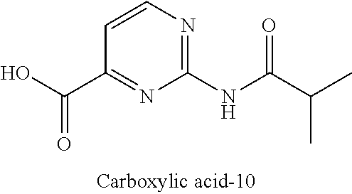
C1(NC(C(C)C)=O)=NC=CC(C(O)=O)=N1
